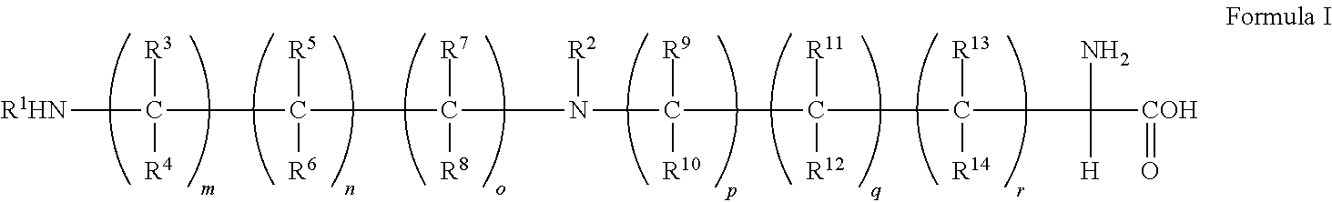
[R1HN]C([R3])([R4])C([R5])([R6])C(N([R2])C([R9])([R10])C([R11])([R12])C(C([COH]=O)(N)[H])([R13])[R14])([R7])[R8]
